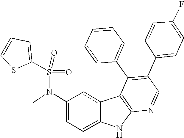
N(C1=CC=C2C(=C1)C1=C(N2)N=CC(C2=CC=C(F)C=C2)=C1C1=CC=CC=C1)(C)S(=O)(=O)C1=CC=CS1
